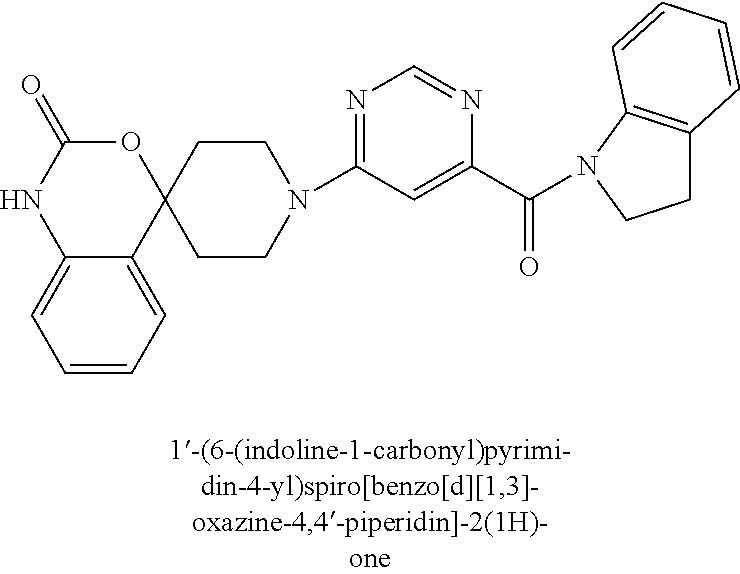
C1=CC=C2C(=C1)NC(=O)OC21CCN(C2=NC=NC(C(=O)N3C4=C(CC3)C=CC=C4)=C2)CC1
